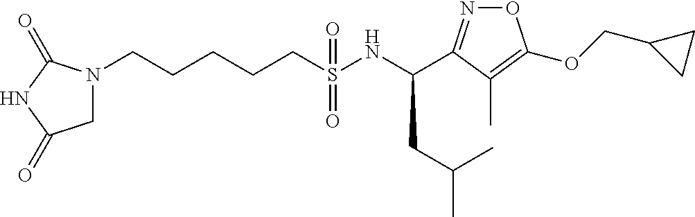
N1(CCCCCS(NC(CC(C)C)C2=NOC(OCC3CC3)=C2C)(=O)=O)CC(=O)NC1=O
